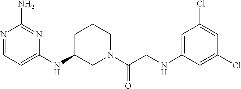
N(C1CN(C(CNC2=CC(Cl)=CC(Cl)=C2)=O)CCC1)C1=CC=NC(N)=N1
